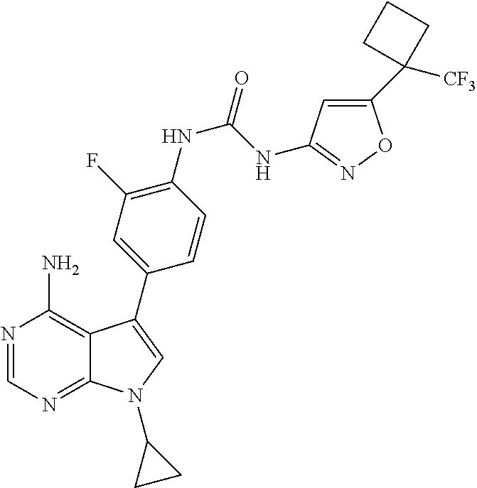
N1=CN=C2C(=C1N)C(C1=CC(F)=C(NC(NC3=NOC(C4([CF3])CCC4)=C3)=O)C=C1)=CN2C1CC1
